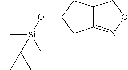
C12=NOCC1CC(O[Si](C)(C)C(C)(C)C)C2
